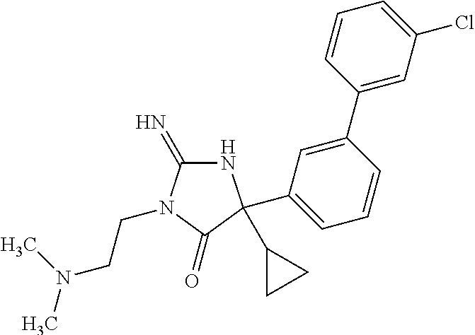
N1C(=N)N(CCN(C)C)C(=O)C1(C1CC1)C1=CC=CC(C2=CC(Cl)=CC=C2)=C1
